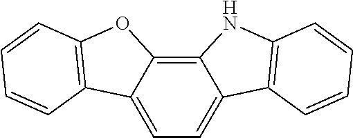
C1=C2C(=C3C(=C1)C1=C(N3)C=CC=C1)OC1=C2C=CC=C1
